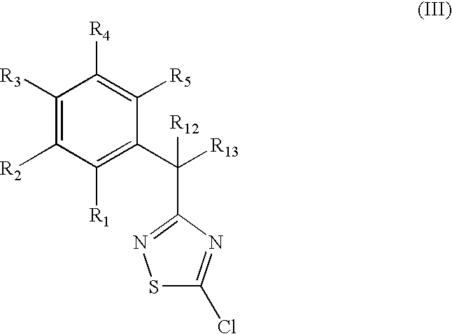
C1([R3])=C([R2])C([R1])=C(C([R13])([R12])C2=NSC(Cl)=N2)C([R5])=C1[R4]
